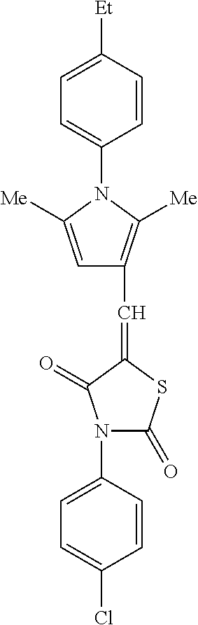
C1=C(N2C(=O)SC(=CC3=C([Me])N(C4=CC=C([Et])C=C4)C([Me])=C3)C2=O)C=CC(Cl)=C1
